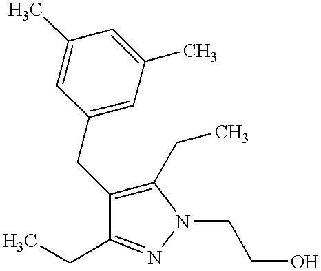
C1(C)=CC(CC2=C(CC)N(CCO)N=C2CC)=CC(C)=C1
